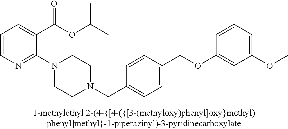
C1=CN=C(N2CCN(CC3=CC=C(COC4=CC(OC)=CC=C4)C=C3)CC2)C(C(OC(C)C)=O)=C1
